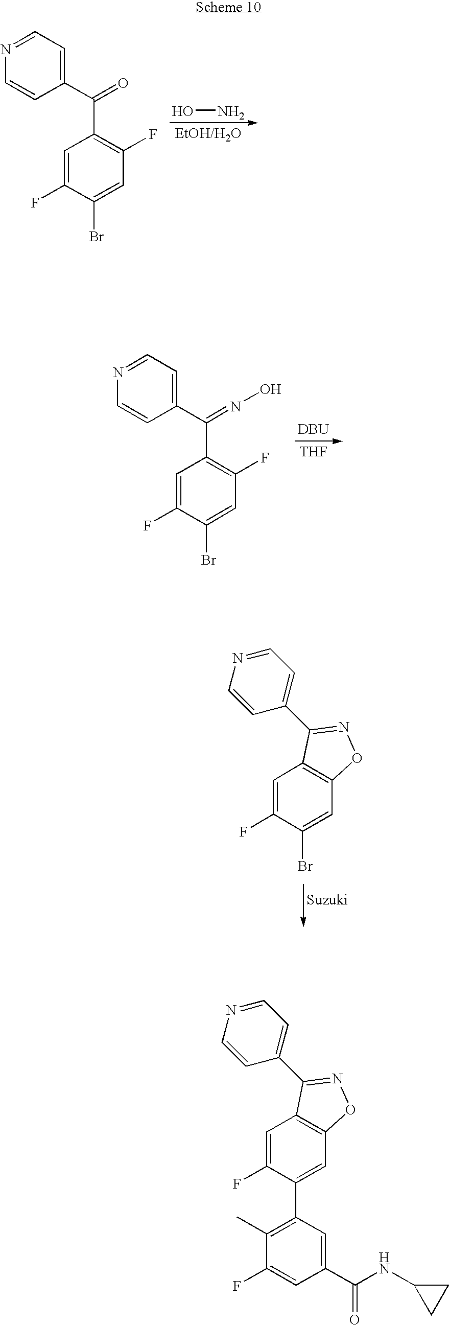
ON.N1=CC=C(C(C2=C(F)C=C(Br)C(F)=C2)=O)C=C1.[DBU].[THF].N1=CC=C(C(C2=C(F)C=C(Br)C(F)=C2)=NO)C=C1.C1=C(F)C(Br)=CC2=C1C(C1=CC=NC=C1)=NO2.C1(C)=C(C2=CC3=C(C=C2F)C(C2=CC=NC=C2)=NO3)C=C(C(NC2CC2)=O)C=C1F
